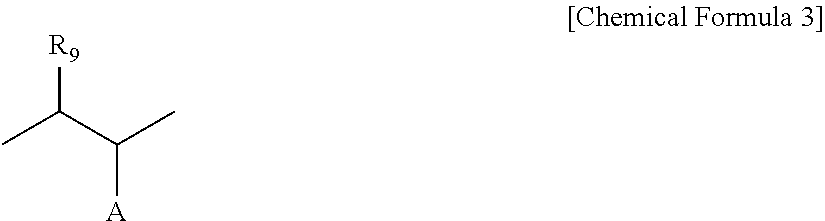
CC([R9])C([A])C
